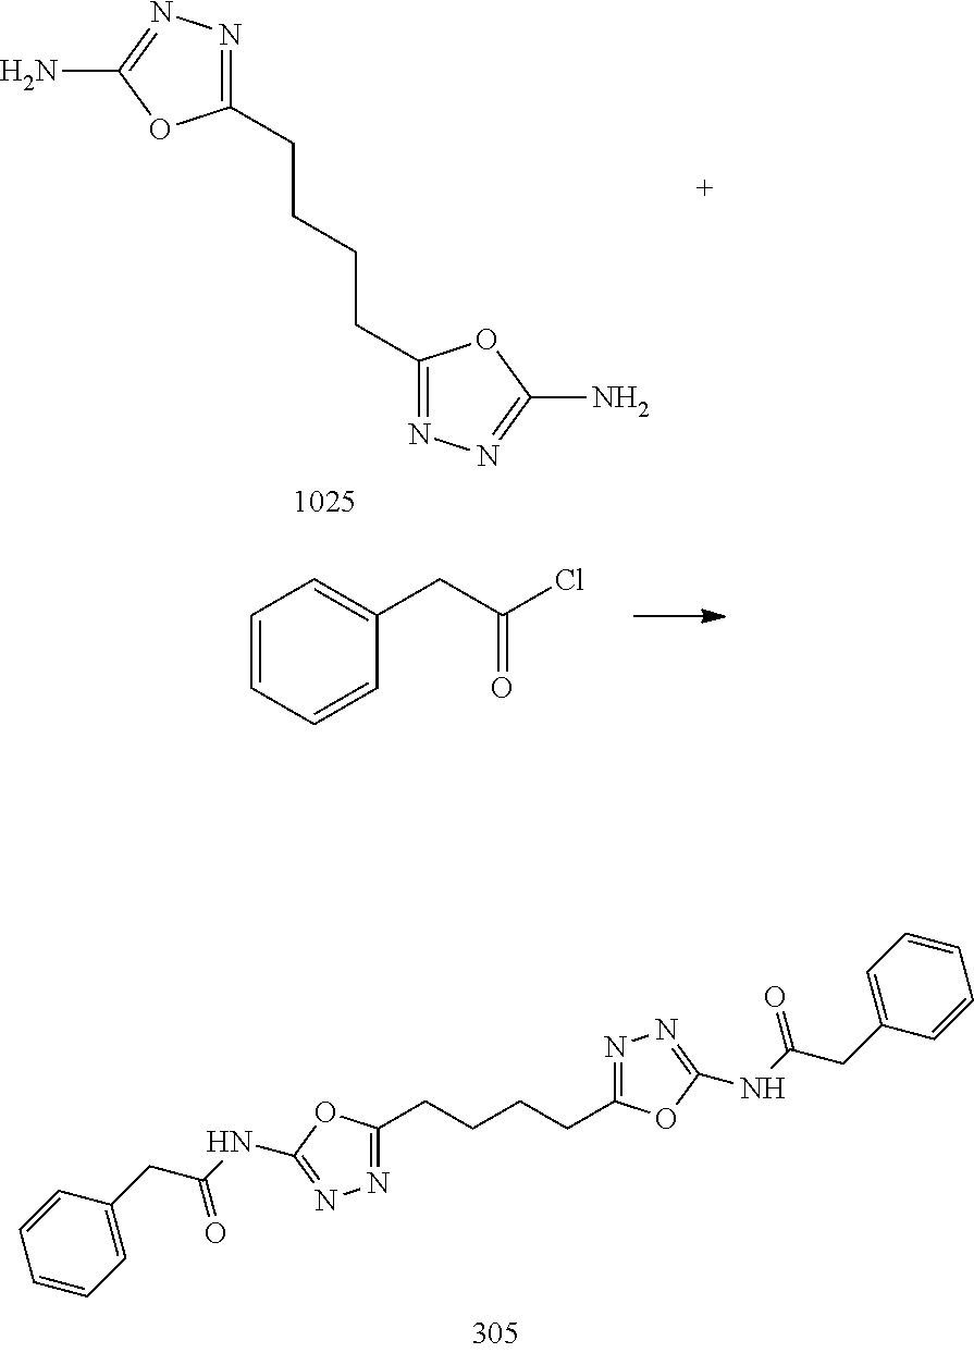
C1(CCCCC2=NN=C(N)O2)=NN=C(N)O1.C1=CC=CC(CC(Cl)=O)=C1.C1=CC=C(CC(NC2=NN=C(CCCCC3=NN=C(NC(CC4=CC=CC=C4)=O)O3)O2)=O)C=C1
